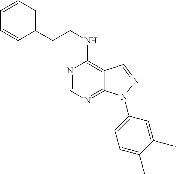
N1=CN=C2C(=C1NCCC1=CC=CC=C1)C=NN2C1=CC=C(C)C(C)=C1
